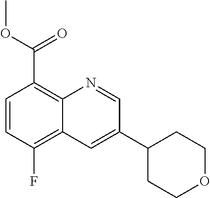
C1=CC(F)=C2C(=C1C(OC)=O)N=CC(C1CCOCC1)=C2
